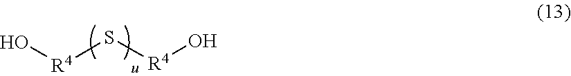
O[R4]S[R4]O
